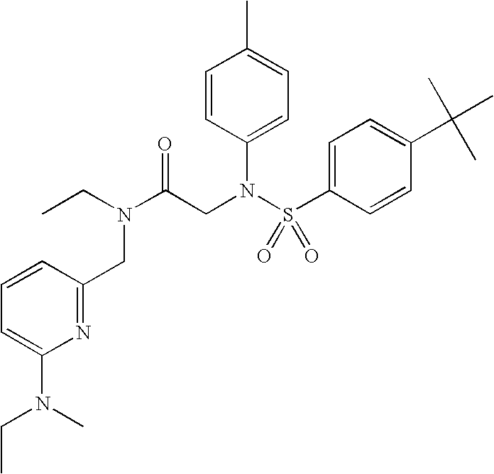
C1=CC(N(S(C2=CC=C(C(C)(C)C)C=C2)(=O)=O)CC(N(CC)CC2=NC(N(C)CC)=CC=C2)=O)=CC=C1C
